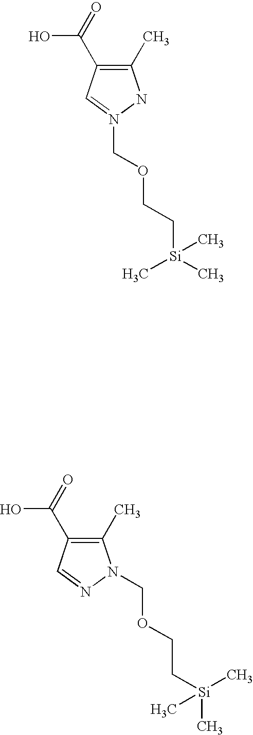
C1(C)=C(C(=O)O)C=NN1COCC[Si](C)(C)C.C1(C)=C(C(=O)O)C=N(COCC[Si](C)(C)C)N1
